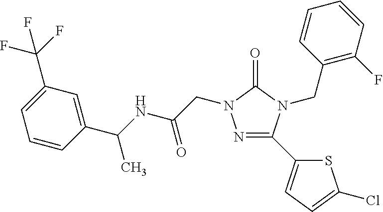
N1=C(C2=CC=C(Cl)S2)N(CC2=C(F)C=CC=C2)C(=O)N1CC(=O)NC(C1=CC(C(F)(F)F)=CC=C1)C
